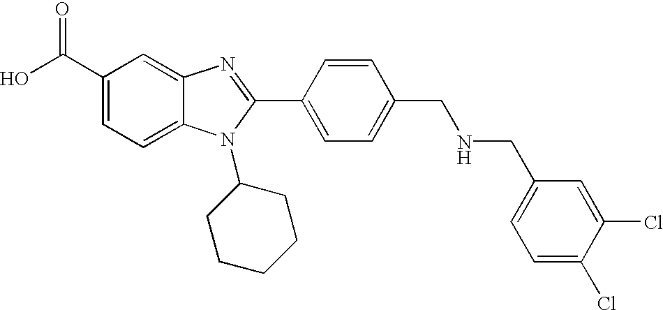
OC(C1=CC=C2C(=C1)N=C(C1=CC=C(CNCC3=CC=C(Cl)C(Cl)=C3)C=C1)N2C1CCCCC1)=O
